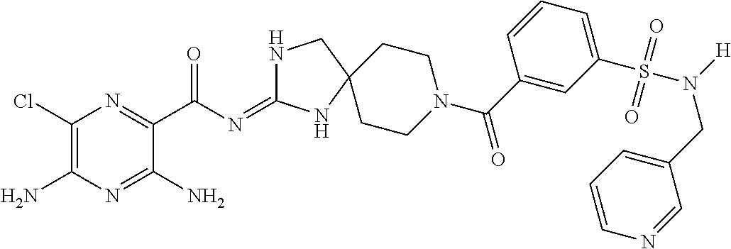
C1(Cl)=C(N)N=C(N)C(C(=O)N=C2NCC3(N2)CCN(C(=O)C2=CC(S(N(CC4=CC=CN=C4)[H])(=O)=O)=CC=C2)CC3)=N1
